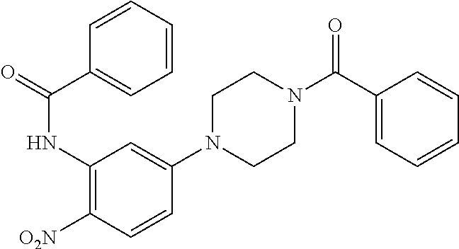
C1N(C(C2=CC=CC=C2)=O)CCN(C2=CC(NC(=O)C3=CC=CC=C3)=C([O2N])C=C2)C1
